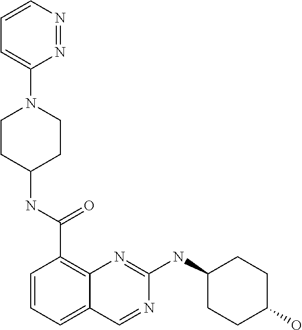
C1=CC=C2C(=C1C(NC1CCN(C3=CC=CN=N3)CC1)=O)N=C(NC1CCC(O)CC1)N=C2
